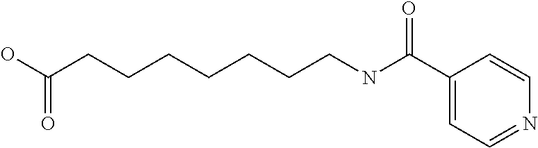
C1(C(NCCCCCCCC(=O)O)=O)=CC=NC=C1
